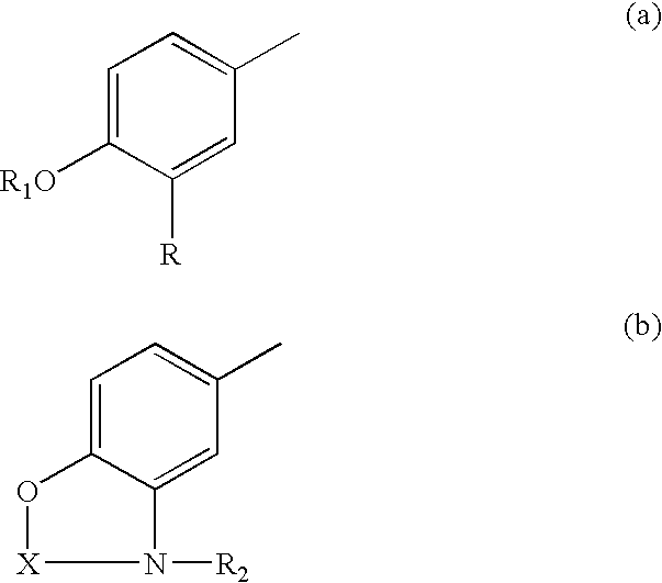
C1=C([R1O])C([R])=CC(C)=C1.C1=C2C(=CC(C)=C1)N([R2])[X]O2
